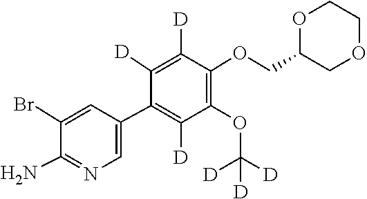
O(C([D])([D])[D])C1=C(OCC2OCCOC2)C([D])=C([D])C(C2=CN=C(N)C(Br)=C2)=C1[D]
